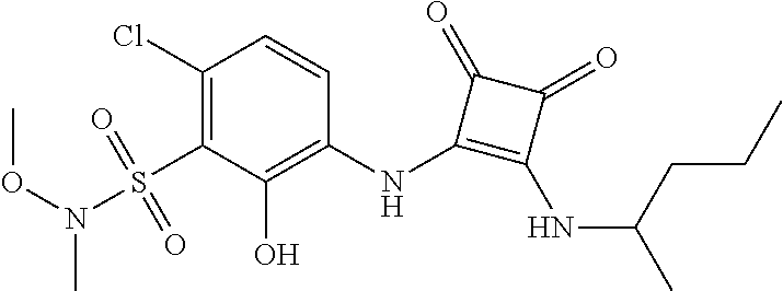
C1(Cl)=C(S(=O)(=O)N(C)OC)C(O)=C(NC2=C(NC(C)CCC)C(=O)C2=O)C=C1
